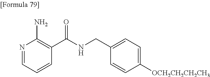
N1=CC=CC(C(NCC2=CC=C([OCH2CH2CH2CH3])C=C2)=O)=C1N
